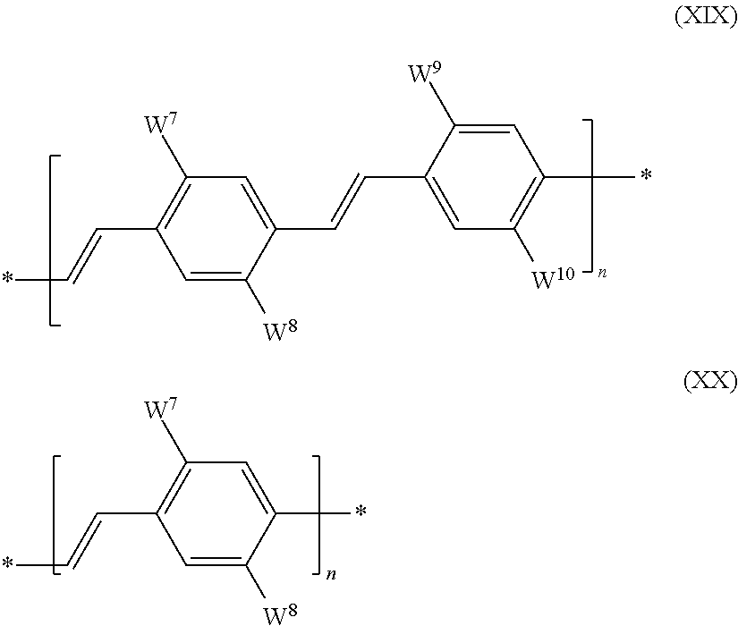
C1([W7])=C(C=C*)C=C([W8])C(C=CC2=CC([W10])=C(*)C=C2[W9])=C1.C1([W7])=C(C=C*)C=C([W8])C(*)=C1
